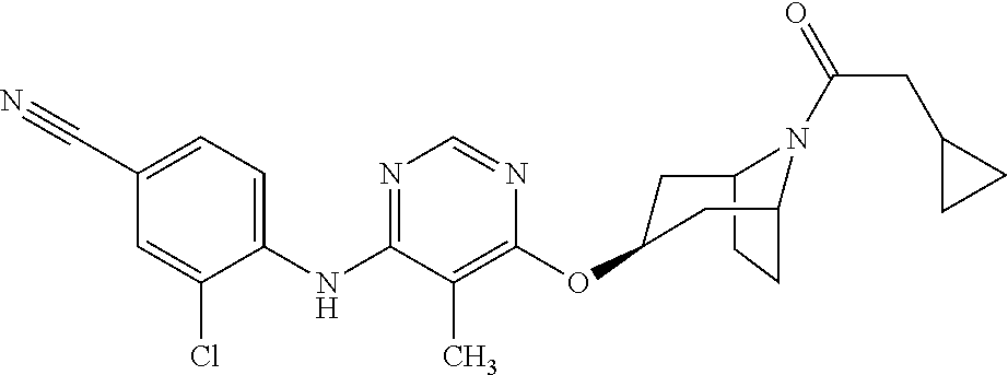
C12CCC(CC(OC3=C(C)C(NC4=CC=C(C#N)C=C4Cl)=NC=N3)C1)N2C(=O)CC1CC1
